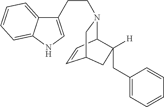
C12=CC=CC=C1NC=C2CCN1C2C=CC(C1)CC2([H])CC1=CC=CC=C1
